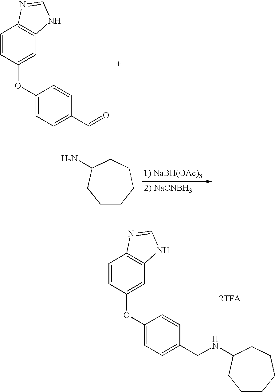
C1=CC(OC2=CC=C(C=O)C=C2)=CC2=C1N=CN2.C1CCCCC(N)C1.C1=CC(OC2=CC=C(CNC3CCCCCC3)C=C2)=CC2=C1N=CN2.[2TFA]
